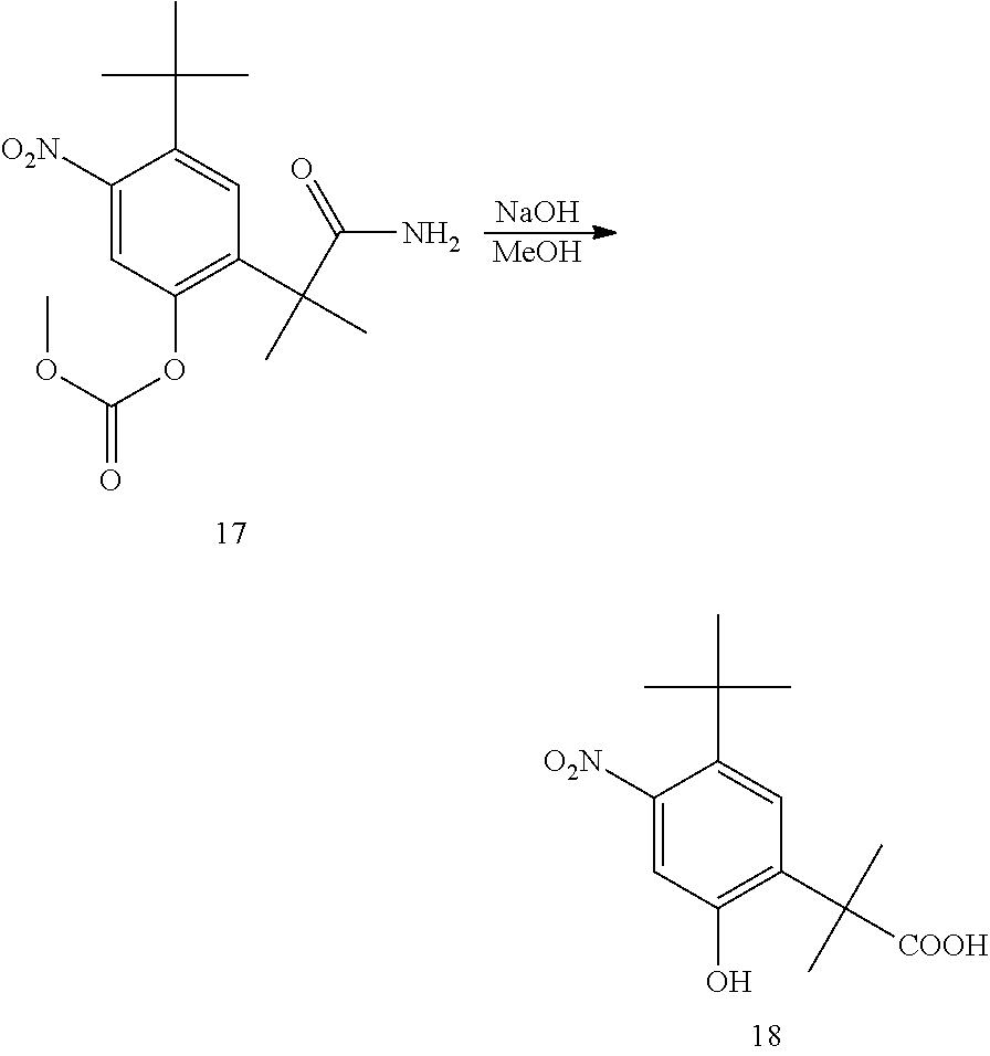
C1([O2N])=CC(O)=C(C(C)(C)[COOH])C=C1C(C)(C)C.C1([O2N])=CC(OC(OC)=O)=C(C(C(=O)N)(C)C)C=C1C(C)(C)C.[NaOH].[MeOH]
